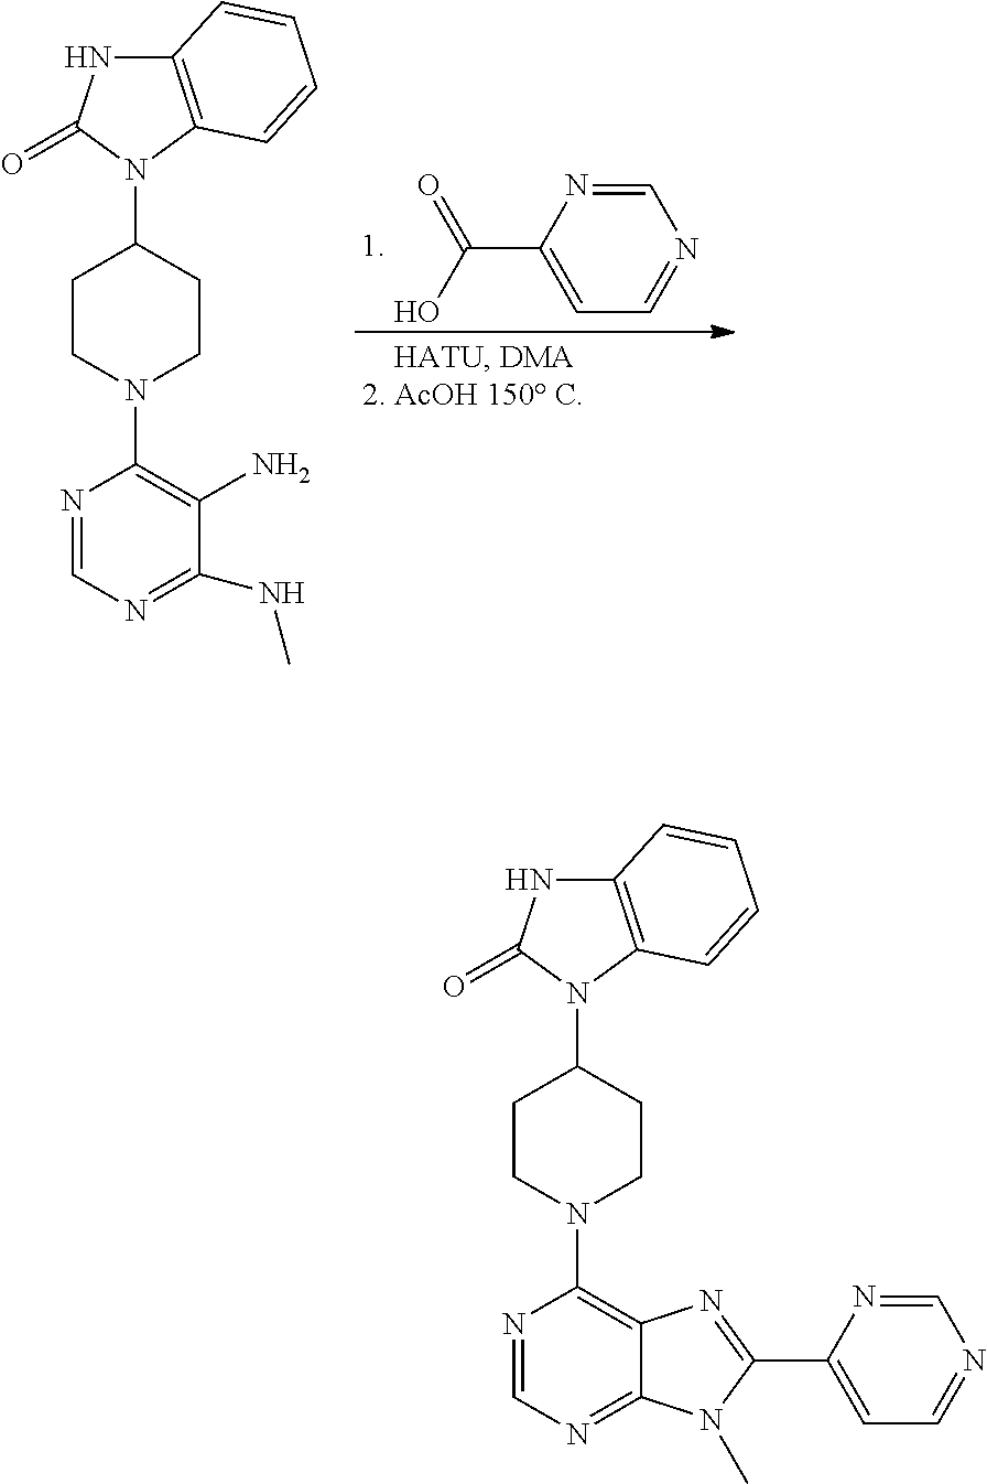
C12=C(N(C3CCN(C4=C5C(=NC=N4)N(C)C(C4=CC=NC=N4)=N5)CC3)C(=O)N1)C=CC=C2.O=C(O)C1=CC=NC=N1.C12=C(N(C3CCN(C4=C(N)C(NC)=NC=N4)CC3)C(=O)N1)C=CC=C2
